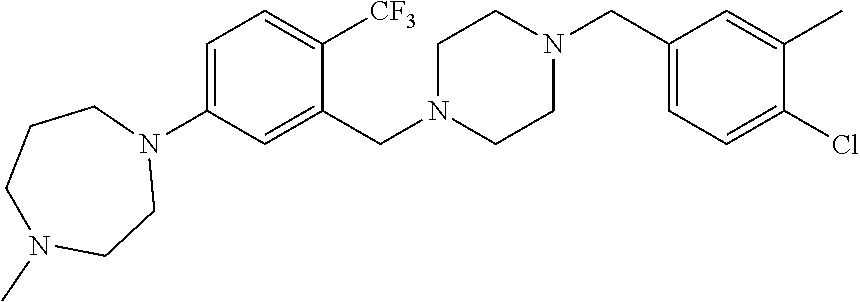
C1=C(N2CCCN(C)CC2)C=C(CN2CCN(CC3=CC=C(Cl)C(C)=C3)CC2)C([CF3])=C1
